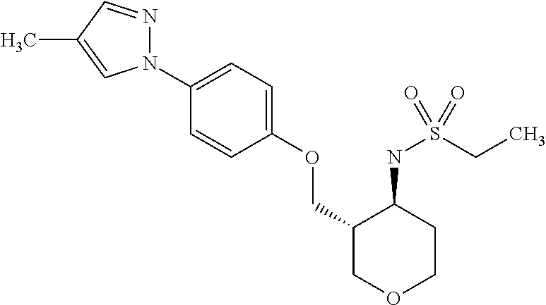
N1(C2=CC=C(OCC3COCCC3NS(CC)(=O)=O)C=C2)N=CC(C)=C1
